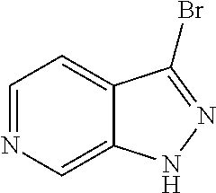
C1=NC=C2C(=C1)C(Br)=NN2
